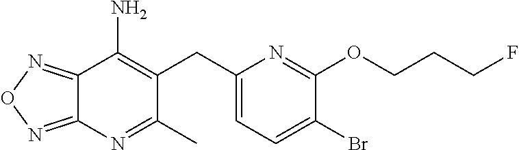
C12=NON=C1N=C(C)C(CC1=CC=C(Br)C(OCCCF)=N1)=C2N
